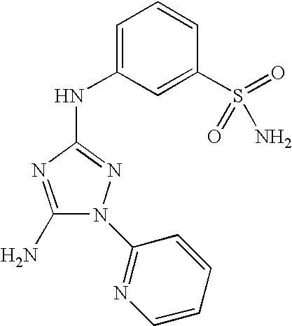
C1(N)=NC(NC2=CC=CC(S(=O)(N)=O)=C2)=NN1C1=NC=CC=C1
